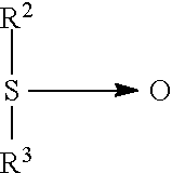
O.S([R2])[R3]
